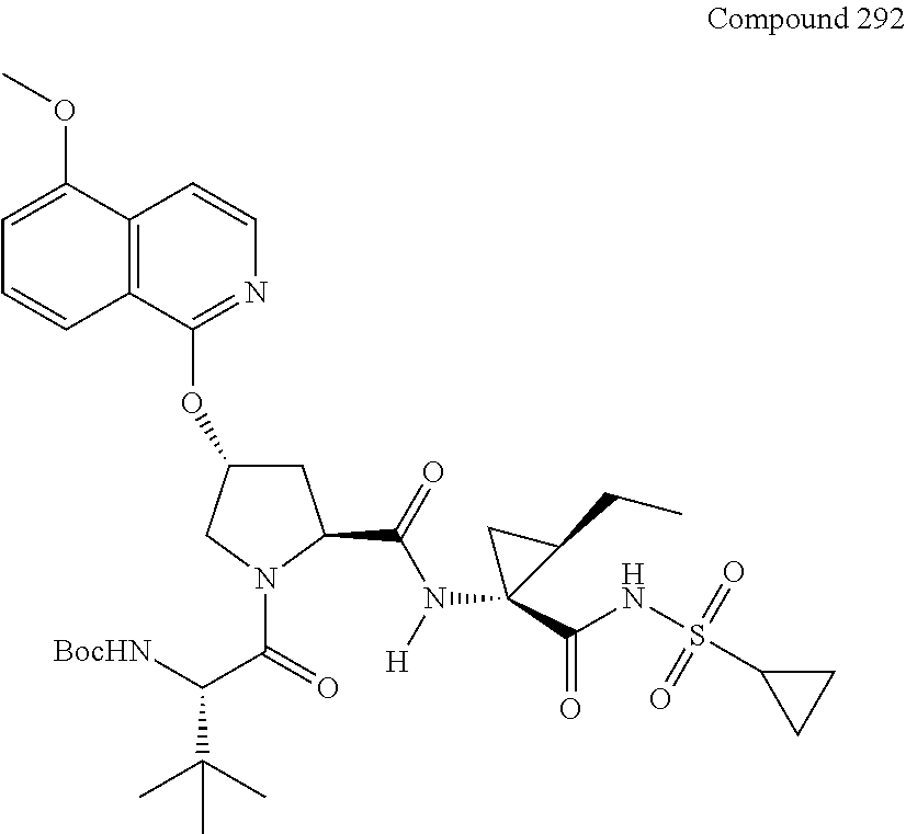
[BocHN]C(C(=O)N1C(C(=O)N([H])C2(C(NS(C3CC3)(=O)=O)=O)C(CC)C2)CC(OC2=NC=CC3=C2C=CC=C3OC)C1)C(C)(C)C
